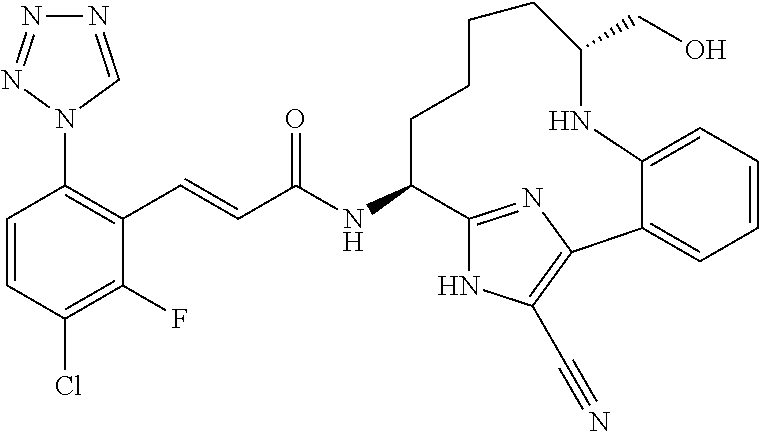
C(NC1C2=NC(=C(C#N)N2)C2=CC=CC=C2NC(CO)CCCC1)(=O)C=CC1=C(N2C=NN=N2)C=CC(Cl)=C1F
